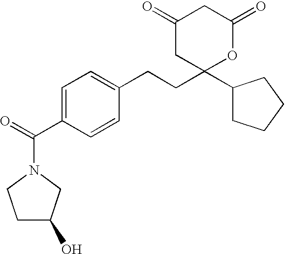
C1(=O)CC(C2CCCC2)(CCC2=CC=C(C(=O)N3CC(O)CC3)C=C2)OC(=O)C1
